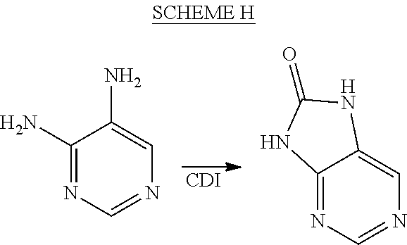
C1(N)=NC=NC=C1N.[CDI].C12=NC=NC=C1NC(=O)N2
